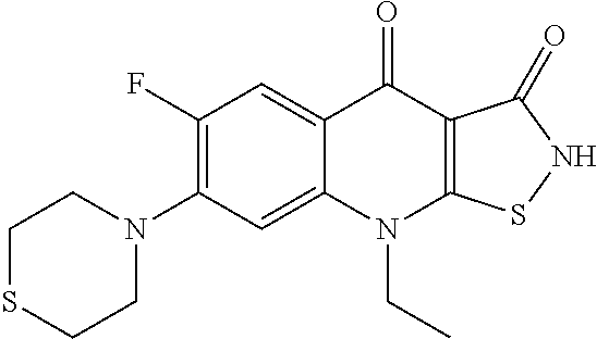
C12=CC(N3CCSCC3)=C(F)C=C1C(=O)C1=C(N2CC)SNC1=O
